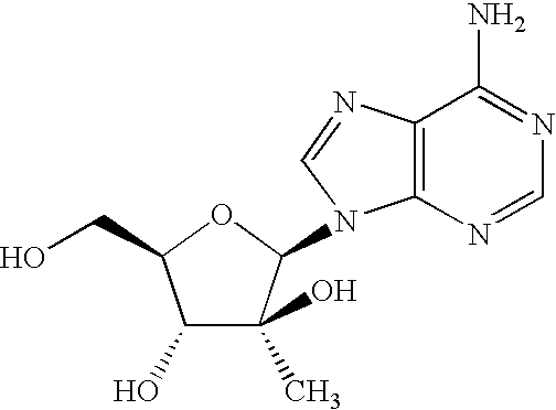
C1(O)C(C)(O)C(N2C3=C(N=C2)C(N)=NC=N3)OC1CO
